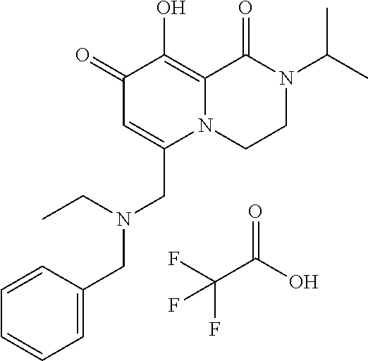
C1(=O)C=C(CN(CC2=CC=CC=C2)CC)N2C(=C1O)C(=O)N(C(C)C)CC2.O=C(O)C(F)(F)F
